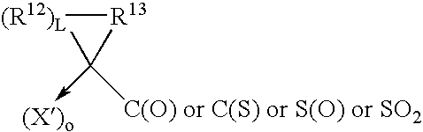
[R13]1[(R12)L]C1(->[(X)o])[C(O) or C(S) or S(O) or SO2]
